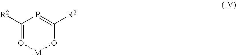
C1([R2])=O[M]OC([R2])=P1
